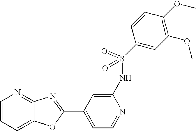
C1=CC=C2C(=N1)N=C(C1=CC=NC(NS(C3=CC(OC)=C(OC)C=C3)(=O)=O)=C1)O2
